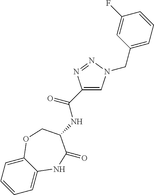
C1=C2C(=CC=C1)OCC(NC(C1=CN(CC3=CC=CC(F)=C3)N=N1)=O)C(=O)N2
